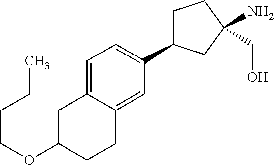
C1=C2C(=CC(C3CCC(CO)(N)C3)=C1)CCC(OCCCC)C2
